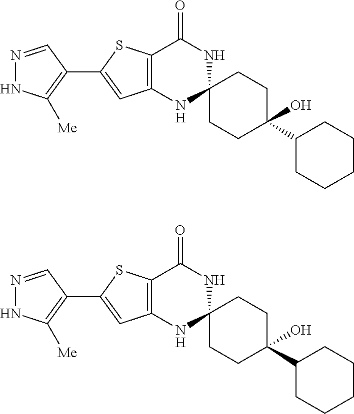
N1=CC(C2=CC3=C(S2)C(=O)NC2(N3)CCC(C3CCCCC3)(O)CC2)=C([Me])N1.N1=CC(C2=CC3=C(S2)C(=O)NC2(N3)CCC(C3CCCCC3)(O)CC2)=C([Me])N1
